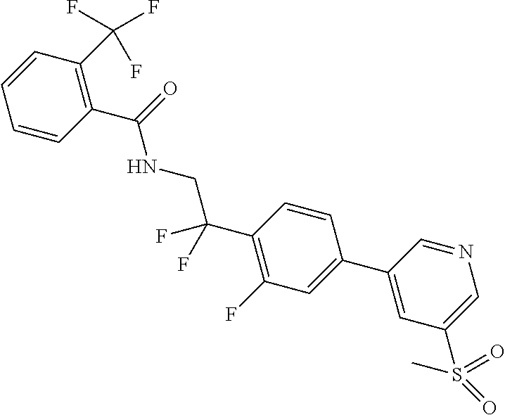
C1(C2=CC(S(C)(=O)=O)=CN=C2)=CC(F)=C(C(F)(F)CNC(C2=C(C(F)(F)F)C=CC=C2)=O)C=C1
